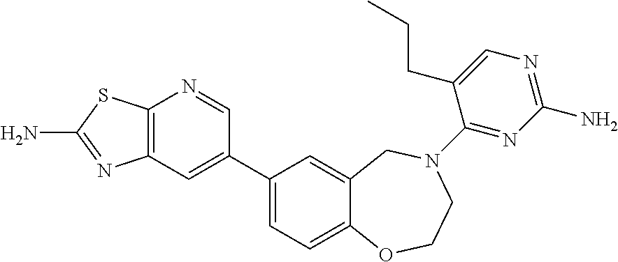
C12=C(C=C(C3=CC=C4C(=C3)CN(C3=NC(N)=NC=C3CCC)CCO4)C=N1)N=C(N)S2
